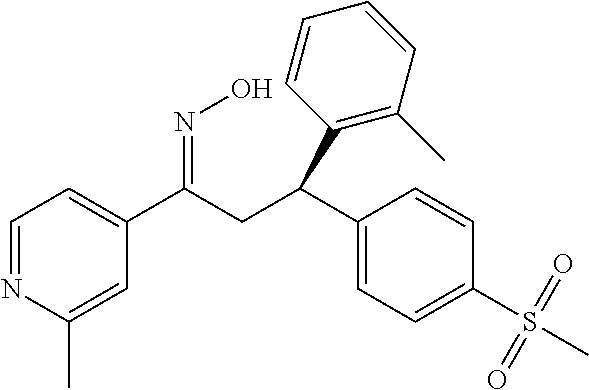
C1=NC(C)=CC(C(CC(C2=CC=C(S(=O)(=O)C)C=C2)C2=C(C)C=CC=C2)=NO)=C1
